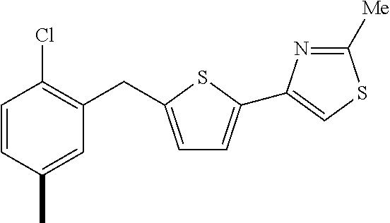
C1=CC(C)=CC(CC2=CC=C(C3=CSC([Me])=N3)S2)=C1Cl
